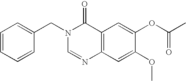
C1=CC=CC(CN2C=NC3=C(C2=O)C=C(OC(=O)C)C(OC)=C3)=C1
